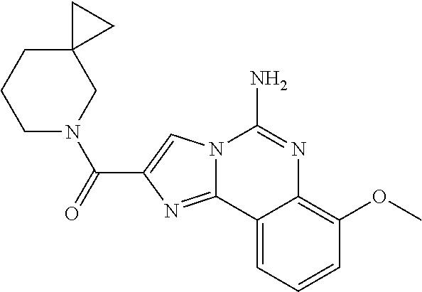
N12C(=NC(C(=O)N3CCCC4(C3)CC4)=C1)C1=CC=CC(OC)=C1N=C2N
